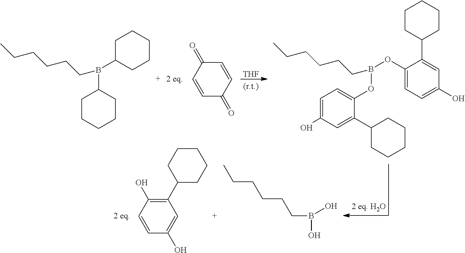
C1C(B(C2CCCCC2)CCCCCC)CCCC1.C1=CC(=O)C=CC1=O.[THF].C1(OB(CCCCCC)OC2=CC=C(O)C=C2C2CCCCC2)=CC=C(O)C=C1C1CCCCC1.C1(C2CCCCC2)=C(O)C=CC(O)=C1.CCCCCCB(O)O
